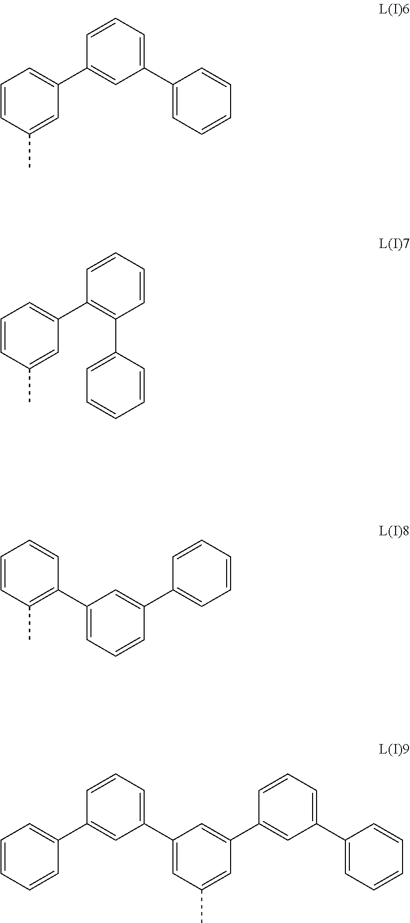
C1=CC(C)=CC(C2=CC(C3=CC=CC=C3)=CC=C2)=C1.C1=CC(C)=CC(C2=C(C3=CC=CC=C3)C=CC=C2)=C1.C1=CC(C)=C(C2=CC=CC(C3=CC=CC=C3)=C2)C=C1.C1(C2=CC=CC(C3=CC=CC=C3)=C2)=CC(C)=CC(C2=CC(C3=CC=CC=C3)=CC=C2)=C1
